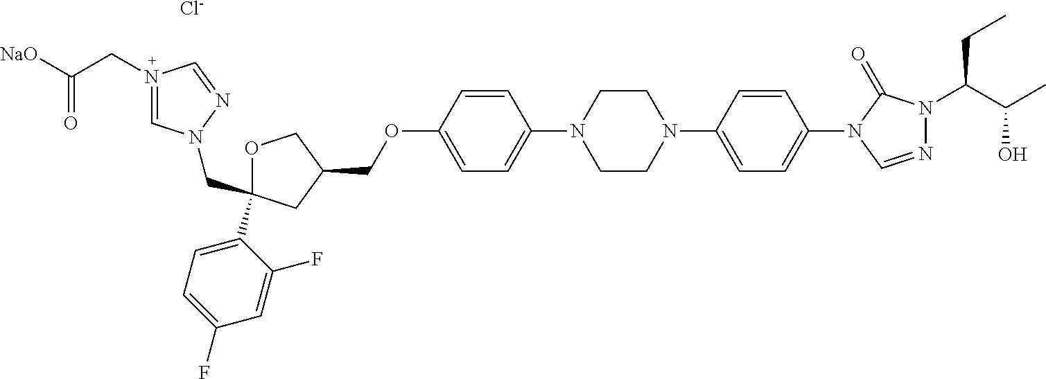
N1(CC([NaO])=O)=CN(CC2(C3=CC=C(F)C=C3F)OCC(COC3=CC=C(N4CCN(C5=CC=C(N6C=NN(C(C(O)C)CC)C6=O)C=C5)CC4)C=C3)C2)N=C1.[Cl-]
